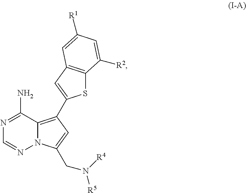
N12C(=C(C3=CC4=C(S3)C([R2])=CC([R1])=C4)C=C1CN([R4])[R5])C(N)=NC=N2
